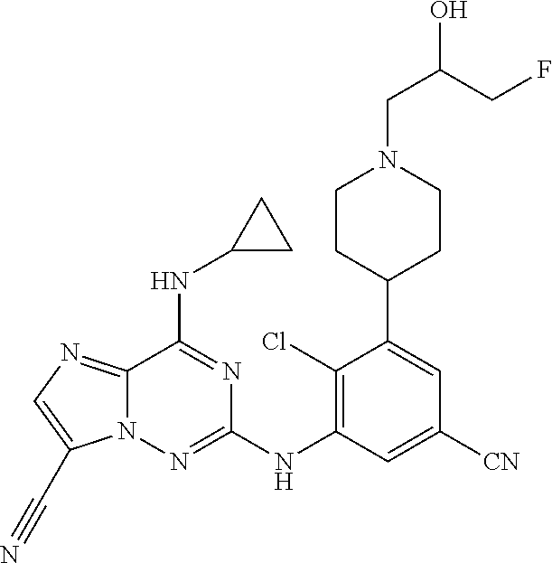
C12=NC=C(C#N)N1N=C(NC1=C(Cl)C(C3CCN(CC(CF)O)CC3)=CC([CN])=C1)N=C2NC1CC1
